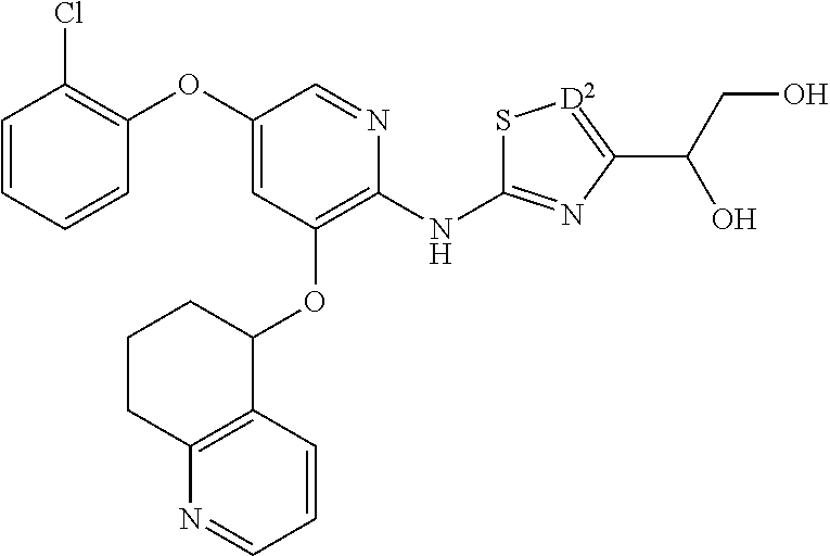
C1=CC=CC(OC2=CC(OC3CCCC4=C3C=CC=N4)=C(NC3=NC(C(CO)O)=[D2]S3)N=C2)=C1Cl
